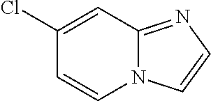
C1(Cl)=CC2=NC=CN2C=C1
